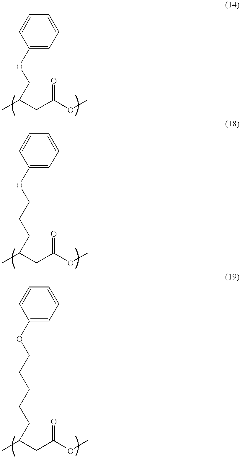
C(CCC(C)CC(OC)=O)OC1=CC=CC=C1.C1(OCC(C)CC(OC)=O)=CC=CC=C1.C(CCC(C)CC(OC)=O)CCOC1=CC=CC=C1
